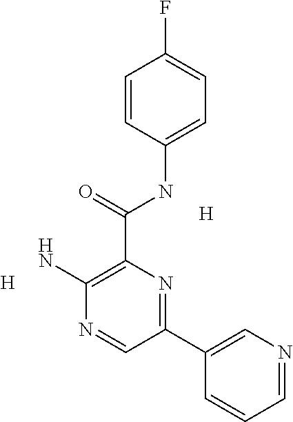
C1(C(NC2=CC=C(F)C=C2)=O)=C(N)N=CC(C2=CN=CC=C2)=N1.[H].[H]
